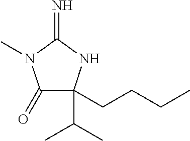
C1(=O)C(C(C)C)(CCCC)NC(=N)N1C
